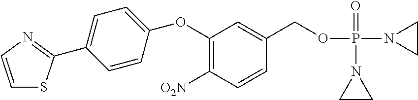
C1(OC2=CC=C(C3=NC=CS3)C=C2)=C([O2N])C=CC(COP(N2CC2)(=O)N2CC2)=C1
